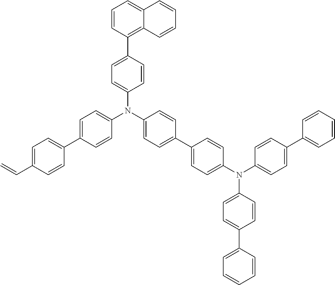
C1(C2=CC=C(N(C3=CC=C(C4=CC=C(C=C)C=C4)C=C3)C3=CC=C(C4=CC=C(N(C5=CC=C(C6=CC=CC=C6)C=C5)C5=CC=C(C6=CC=CC=C6)C=C5)C=C4)C=C3)C=C2)=C2C(=CC=C1)C=CC=C2
